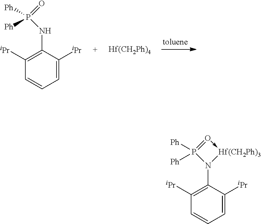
C1([iPr])=C(NP([Ph])(=O)[Ph])C([iPr])=CC=C1.[Hf(CH2Ph)4].C1([iPr])=C(N2[Hf(CH2Ph)3]-O=P2([Ph])[Ph])C([iPr])=CC=C1
